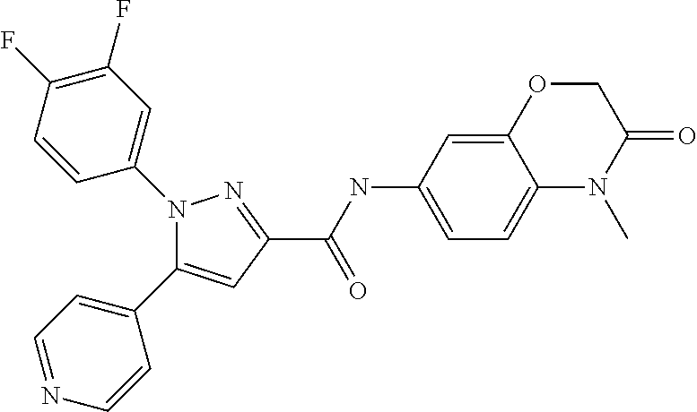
C(=O)(C1=NN(C2=CC(F)=C(F)C=C2)C(C2=CC=NC=C2)=C1)NC1=CC=C2C(=C1)OCC(=O)N2C
